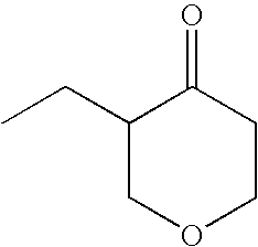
C1(CC)COCCC1=O
